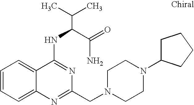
C1=CC=C2C(=C1)C(NC(C(N)=O)C(C)C)=NC(CN1CCN(C3CCCC3)CC1)=N2
